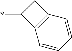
C1(*)C2=C(C1)C=CC=C2
